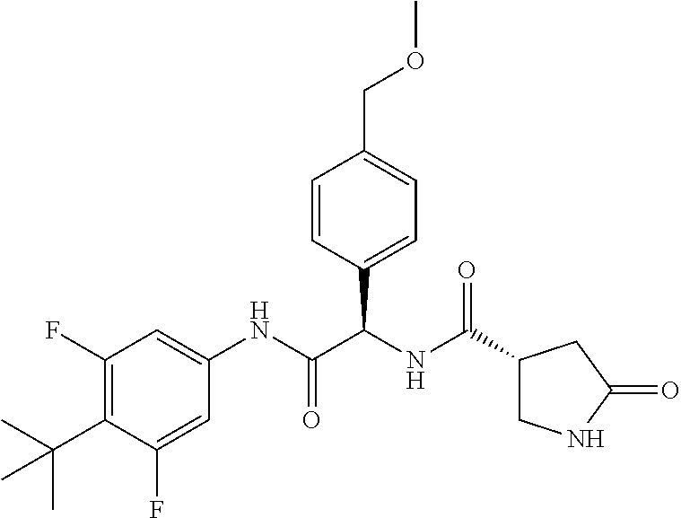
C1(F)=C(C(C)(C)C)C(F)=CC(NC(C(NC(=O)C2CNC(=O)C2)C2=CC=C(COC)C=C2)=O)=C1
